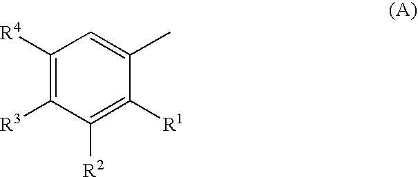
C1([R1])=C([R2])C([R3])=C([R4])C=C1C
